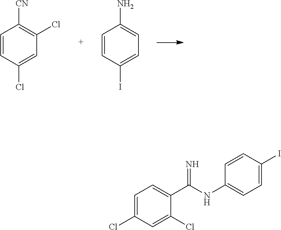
C1(N)=CC=C(I)C=C1.C1([CN])=C(Cl)C=C(Cl)C=C1.C1(NC(C2=CC=C(Cl)C=C2Cl)=N)=CC=C(I)C=C1
